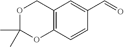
C1=C(C=O)C=CC2=C1COC(C)(C)O2
